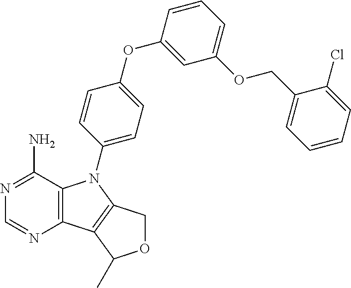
C12=C(C(N)=NC=N1)N(C1=CC=C(OC3=CC(OCC4=CC=CC=C4Cl)=CC=C3)C=C1)C1=C2C(C)OC1
